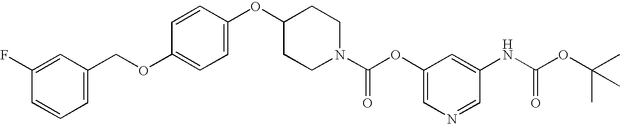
C1=CC(OC2CCN(C(OC3=CN=CC(NC(OC(C)(C)C)=O)=C3)=O)CC2)=CC=C1OCC1=CC=CC(F)=C1
